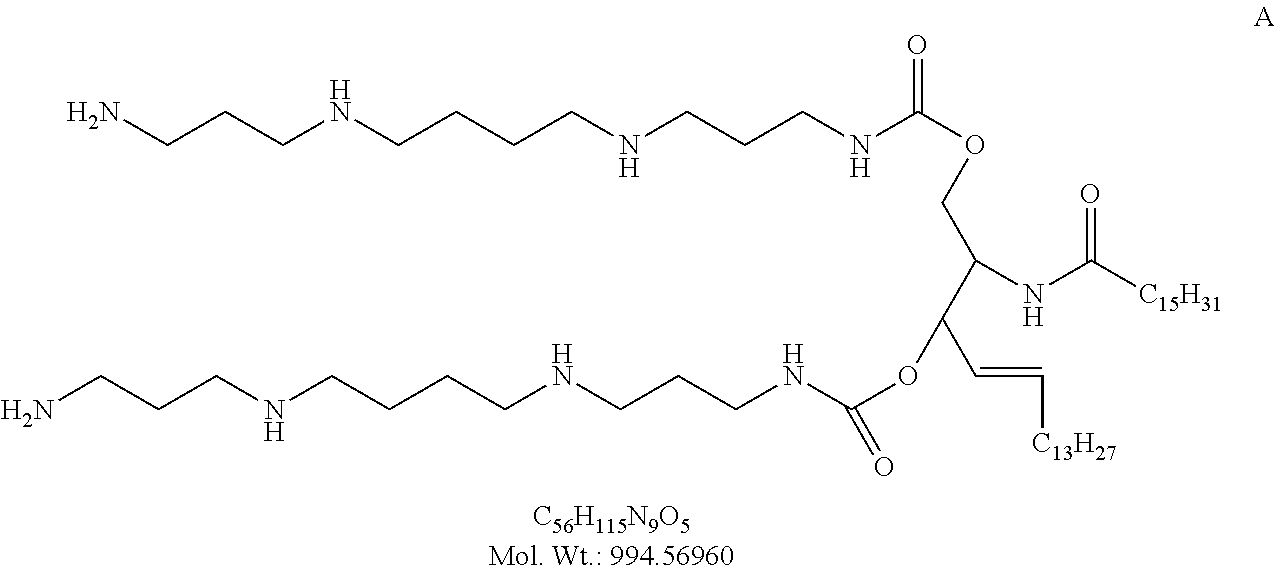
NCCCNCCCCNCCCNC(OCC(NC([C15H31])=O)C(C=C[C13H27])OC(NCCCNCCCCNCCCN)=O)=O
